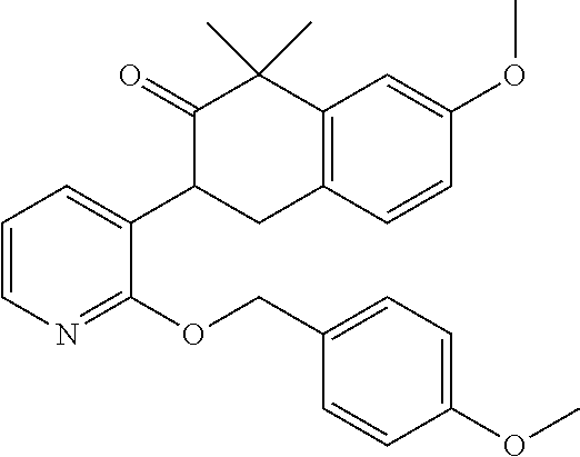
C1=CC=C(C2CC3=C(C(C)(C)C2=O)C=C(OC)C=C3)C(OCC2=CC=C(OC)C=C2)=N1
